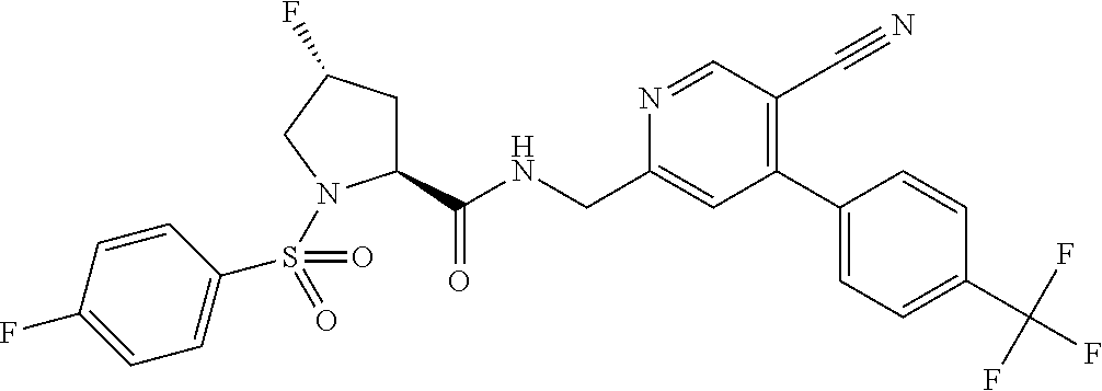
C1(C(NCC2=CC(C3=CC=C(C(F)(F)F)C=C3)=C(C#N)C=N2)=O)CC(F)CN1S(C1=CC=C(F)C=C1)(=O)=O
